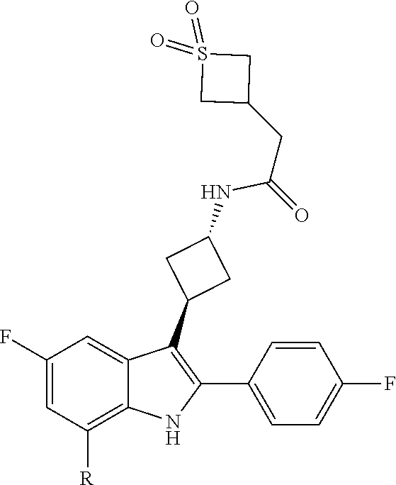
O=S1(=O)CC(CC(NC2CC(C3=C(C4=CC=C(F)C=C4)NC4=C([R])C=C(F)C=C34)C2)=O)C1
